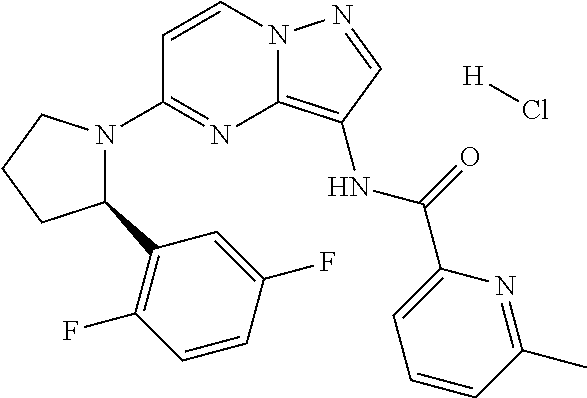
C1=CN2C(=C(NC(=O)C3=CC=CC(C)=N3)C=N2)N=C1N1C(C2=C(F)C=CC(F)=C2)CCC1.[H]Cl
